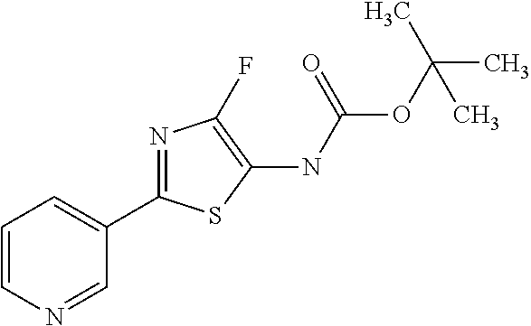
C1(C2=NC(F)=C(NC(=O)OC(C)(C)C)S2)=CC=CN=C1
